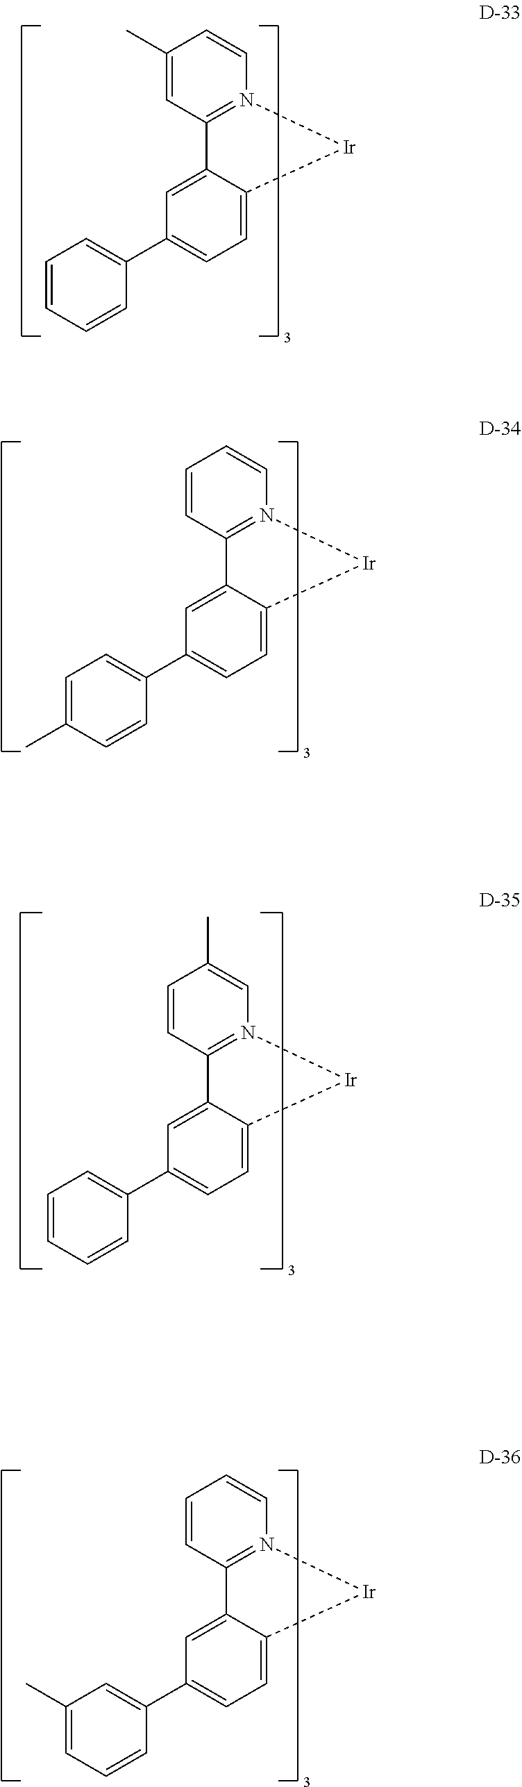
C1=CN2=C(C=C1C)C1=CC(C3=CC=CC=C3)=CC=C1[Ir]2.C1=CN2=C(C=C1)C1=CC(C3=CC=C(C)C=C3)=CC=C1[Ir]2.C1(C)=CN2=C(C=C1)C1=CC(C3=CC=CC=C3)=CC=C1[Ir]2.C1=CN2=C(C=C1)C1=CC(C3=CC(C)=CC=C3)=CC=C1[Ir]2
